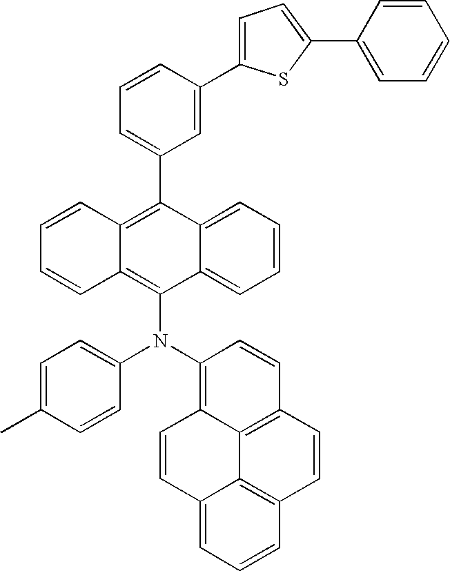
C1=C(C2=C3C(=C(N(C4=CC=C(C)C=C4)C4=C5C6=C(C=C4)C=CC4=C6C(=CC=C4)C=C5)C4=CC=CC=C24)C=CC=C3)C=C(C2=CC=C(C3=CC=CC=C3)S2)C=C1
